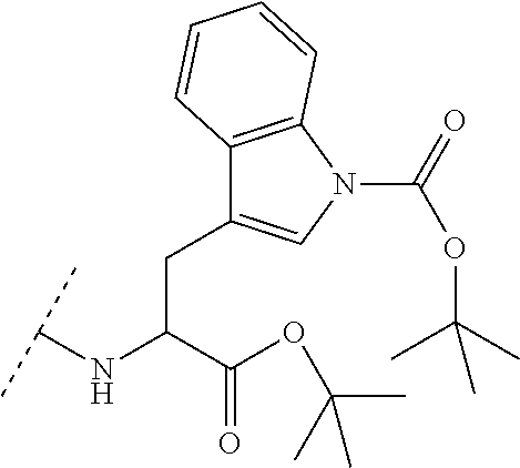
C(C(C(OC(C)(C)C)=O)NC(C)C)C1=CN(C(=O)OC(C)(C)C)C2=C1C=CC=C2
